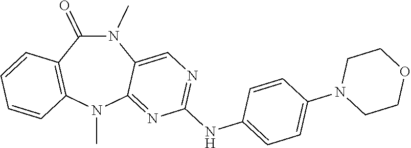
N1(C)C(=O)C2=C(N(C)C3=NC(NC4=CC=C(N5CCOCC5)C=C4)=NC=C13)C=CC=C2
